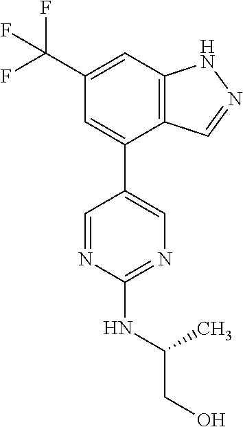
C12=C(C=C(C(F)(F)F)C=C1C1=CN=C(NC(CO)C)N=C1)NN=C2
